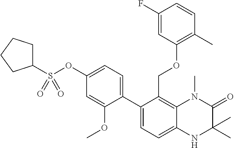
C12=C(COC3=C(C)C=CC(F)=C3)C(C3=CC=C(OS(C4CCCC4)(=O)=O)C=C3OC)=CC=C1NC(C)(C)C(=O)N2C
